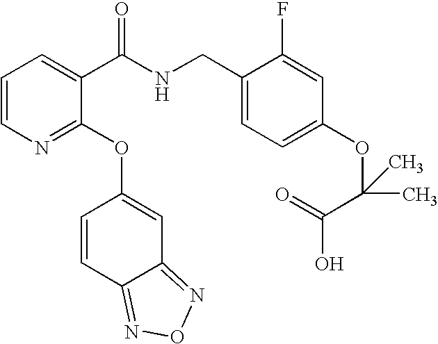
C1=CN=C(OC2=CC3=NON=C3C=C2)C(C(NCC2=CC=C(OC(C(O)=O)(C)C)C=C2F)=O)=C1
